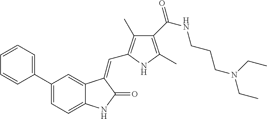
C1(C2=CC=C3C(=C2)C(=CC2=C(C)C(C(NCCCN(CC)CC)=O)=C(C)N2)C(=O)N3)=CC=CC=C1
